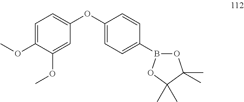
C1(OC2=CC=C(B3OC(C)(C)C(C)(C)O3)C=C2)=CC=C(OC)C(OC)=C1
